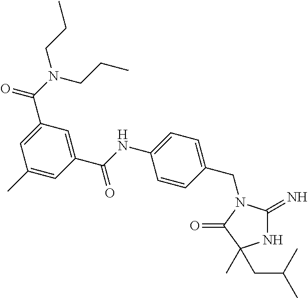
N1C(=N)N(CC2=CC=C(NC(C3=CC(C(N(CCC)CCC)=O)=CC(C)=C3)=O)C=C2)C(=O)C1(C)CC(C)C
